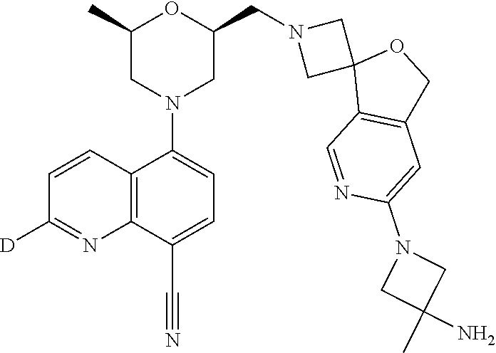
C1(C)CN(C2=CC=C(C#N)C3=C2C=CC([D])=N3)CC(CN2CC3(C2)C2=C(CO3)C=C(N3CC(C)(N)C3)N=C2)O1
